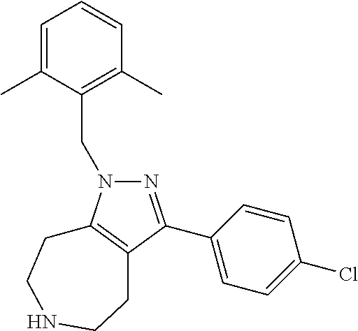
N1(CC2=C(C)C=CC=C2C)N=C(C2=CC=C(Cl)C=C2)C2=C1CCNCC2
